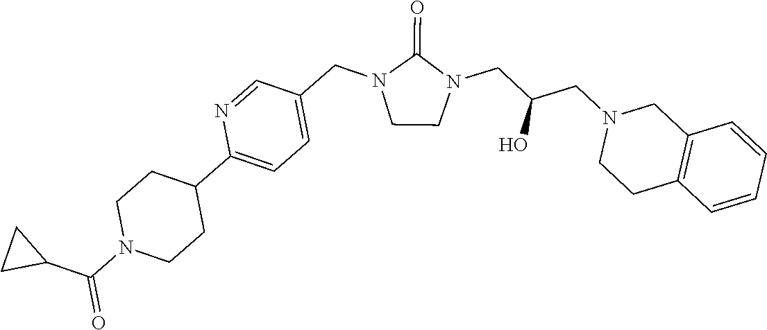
C1CN(CC(CN2CCC3=C(C2)C=CC=C3)O)C(=O)N1CC1=CC=C(C2CCN(C(C3CC3)=O)CC2)N=C1
